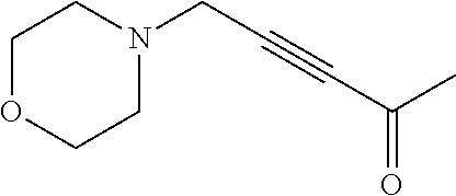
C1OCCN(CC#CC(=O)C)C1
